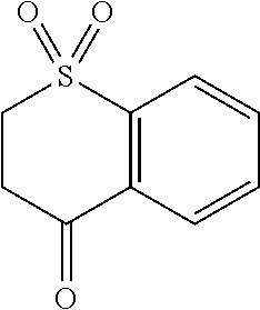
C12=C(C=CC=C1)C(=O)CCS2(=O)=O
